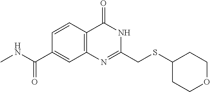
C1(CSC2CCOCC2)=NC2=C(C=CC(C(NC)=O)=C2)C(=O)N1
